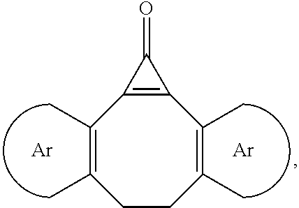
C1(C)=C(C)CCC(C)=C(C)C2=C1C2=O.[Ar].[Ar]
